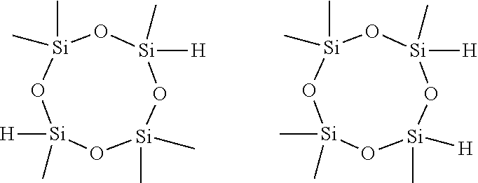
[Si]1([H])(C)O[Si](C)(C)O[Si](C)([H])O[Si](C)(C)O1.[Si]1(C)(C)O[Si](C)([H])O[Si](C)([H])O[Si](C)(C)O1
